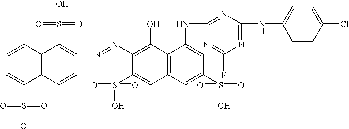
C1(N=NC2=C(S(O)(=O)=O)C3=C(C=C2)C(S(O)(=O)=O)=CC=C3)=C(O)C2=C(C=C1S(O)(=O)=O)C=C(S(O)(=O)=O)C=C2NC1=NC(NC2=CC=C(Cl)C=C2)=NC(F)=N1
